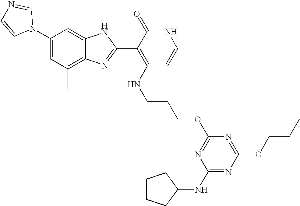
C1(C)=C2C(=CC(N3C=NC=C3)=C1)NC(C1=C(NCCCOC3=NC(NC4CCCC4)=NC(OCCC)=N3)C=CNC1=O)=N2
